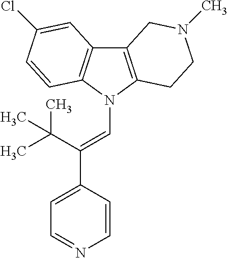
C12=C(N(C=C(C3=CC=NC=C3)C(C)(C)C)C3=C1C=C(Cl)C=C3)CCN(C)C2
